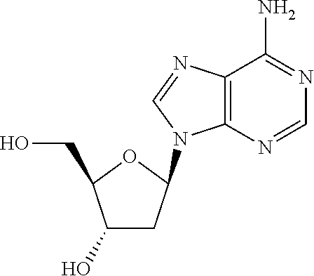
C1(O)CC(N2C3=C(N=C2)C(N)=NC=N3)OC1CO
